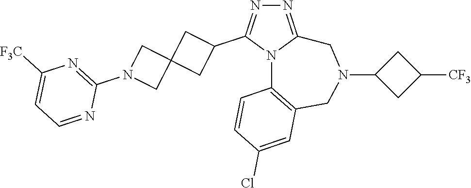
N1=C2N(C(C3CC4(C3)CN(C3=NC([F3C])=CC=N3)C4)=N1)C1=C(CN(C3CC([CF3])C3)C2)C=C(Cl)C=C1
